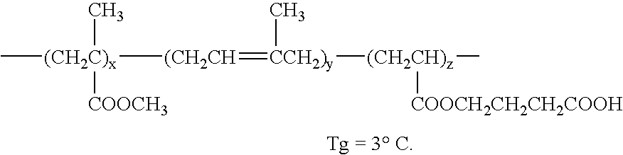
C[(CH2C)x]([(CH2CH]=[CCH2)y](C)[(CH2CH)z](C)[COOCH2CH2CH2COOH])([COOCH3])C
